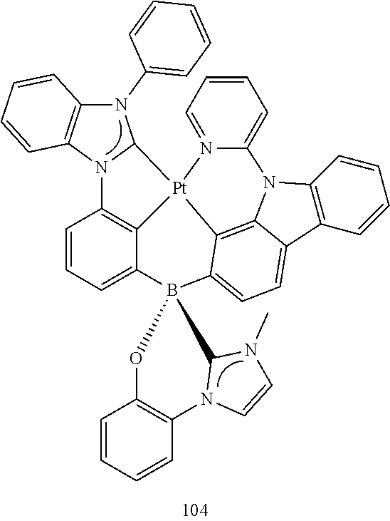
C12=C(C=CC=C1)C1=CC=C3C4=C1N2C1=CC=CC=N1[Pt]41C2=C(C=CC=C2B32C3N(C4=C(C=CC=C4)O2)C=CN3C)N2C1N(C1=CC=CC=C1)C1=C2C=CC=C1
